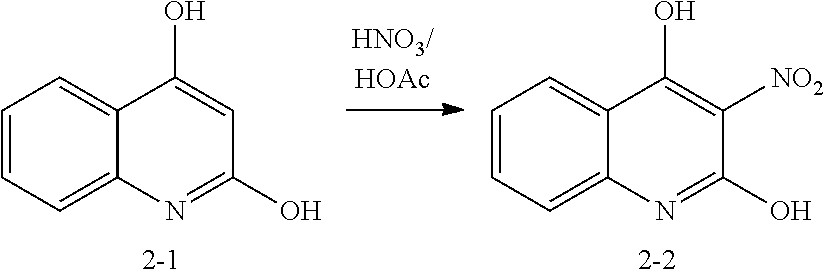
C1=CC=C2C(=C1)C(O)=CC(O)=N2.C1=CC=C2C(=C1)C(O)=C([NO2])C(O)=N2
